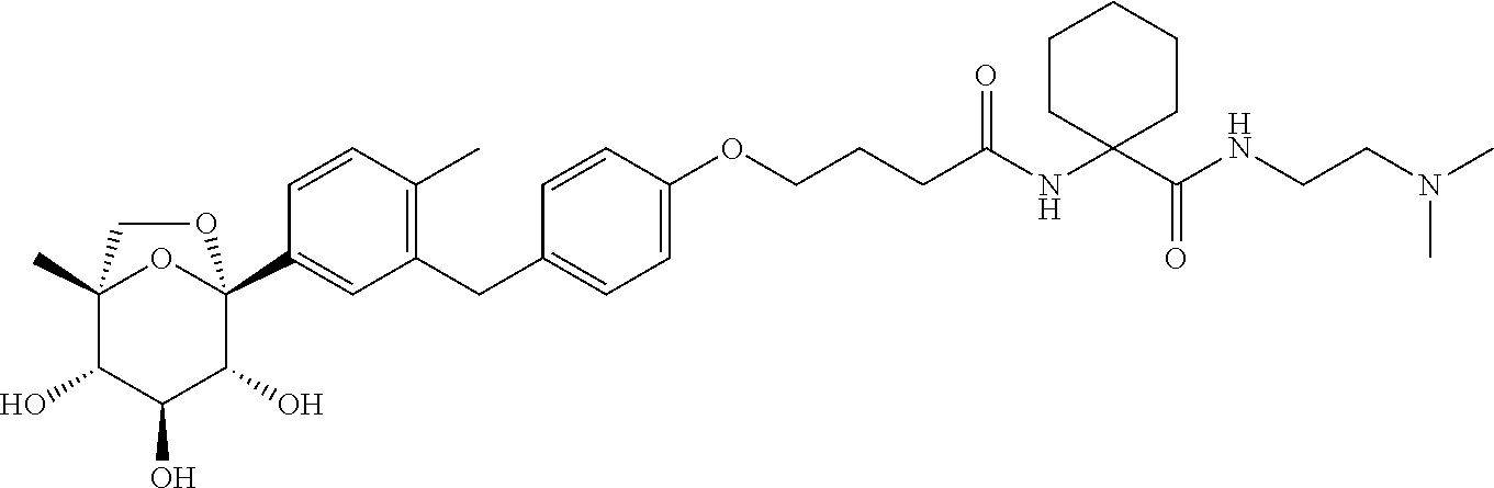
C1(CC2=CC=C(OCCCC(NC3(C(NCCN(C)C)=O)CCCCC3)=O)C=C2)=C(C)C=CC(C23OC(C)(C(O)C(O)C2O)CO3)=C1
